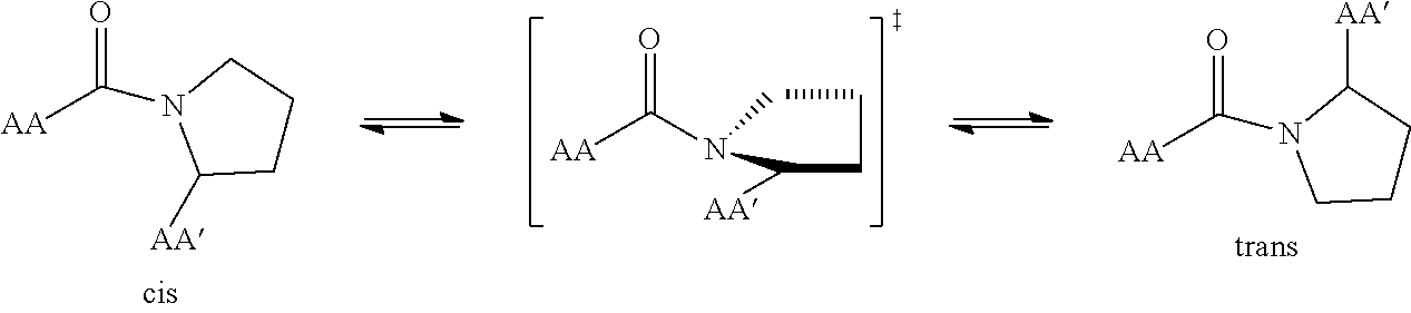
C1CCN(C(=O)[AA])C1[AA].C1CC([AA])N(C(=O)[AA])C1.[AA]C(N(C(CCC)[AA])C)=O
